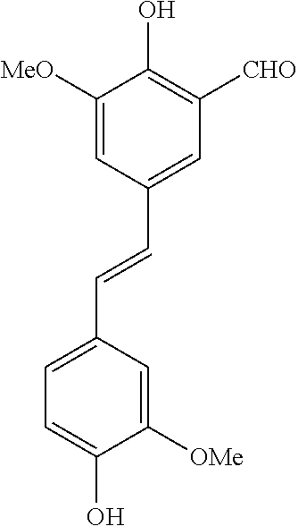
C1=C([MeO])C(O)=C([CHO])C=C1C=CC1=CC=C(O)C([OMe])=C1
